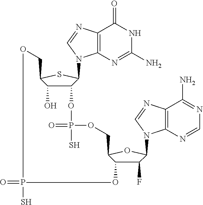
C12=C(N=C(N)NC1=O)N(C1C(OP(=O)(S)OCC3C(O)C(F)C(N4C5=C(C(N)=NC=N5)N=C4)O3)C(O)C(CO)S1)C=N2.O=PS
